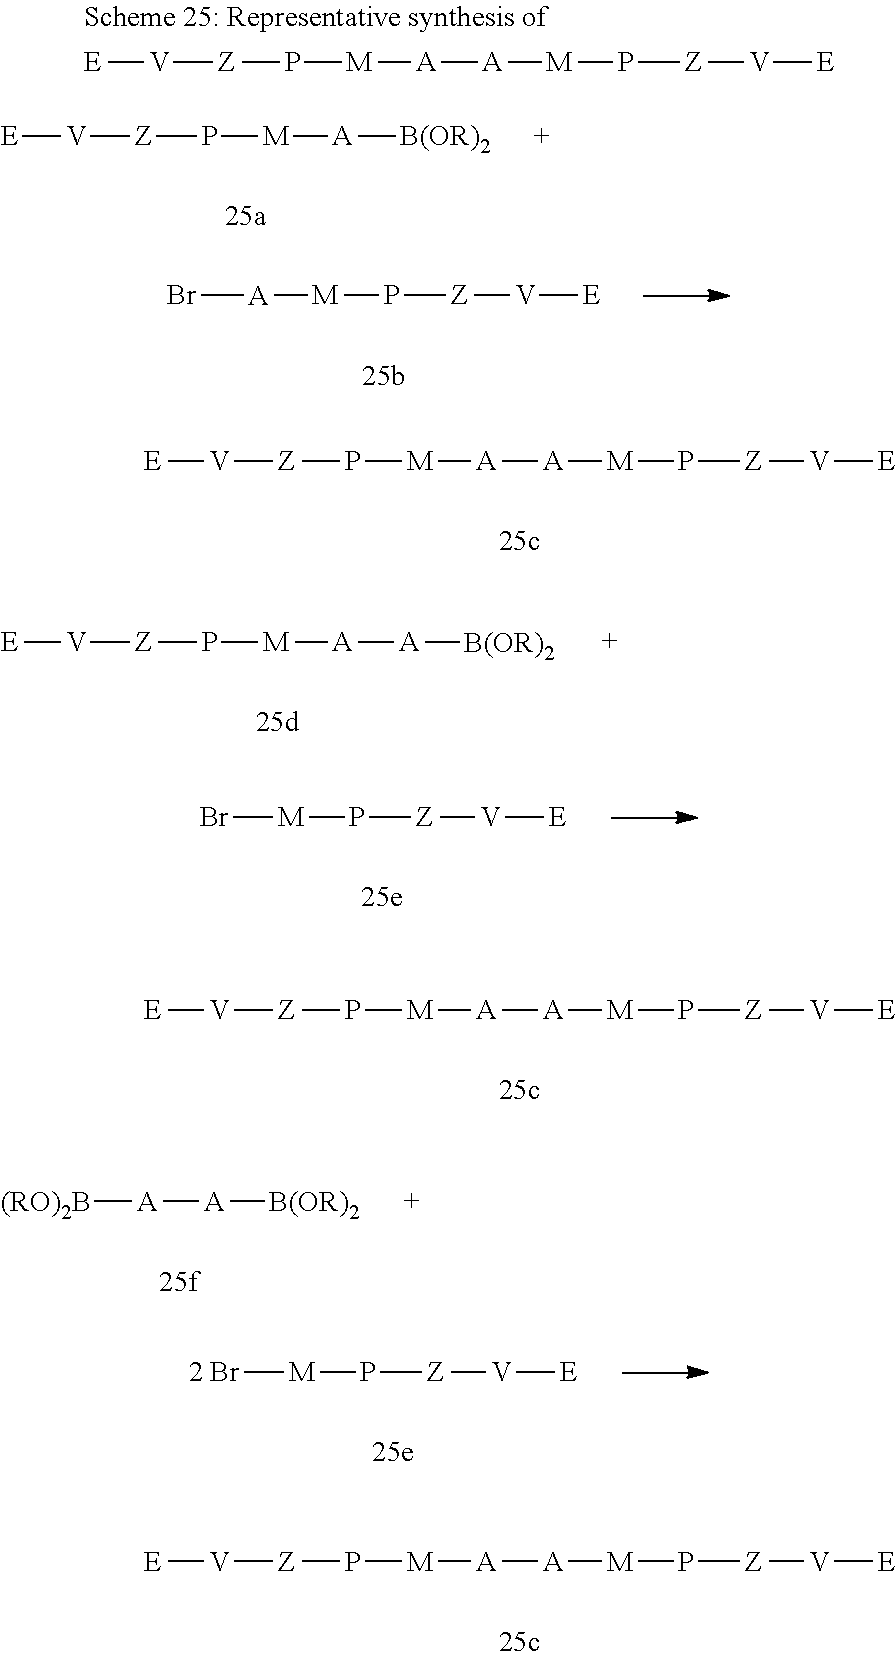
Br[A][M]P[Z][V][E].[A]([A][M]P[Z][V][E])[M]P[Z][V][E].[E][V][Z]P[M][A][A][B(OR)2].Br[M]P[Z][V][E].[A]([A][M]P[Z][V][E])[M]P[Z][V][E].[2 Br][M]P[Z][V][E].[A]([A][M]P[Z][V][E])[M]P[Z][V][E].[(RO)2B][A][A][B(OR)2].[E][V][Z]P[M][A][B(OR)2].[A]([A][M]P[Z][V][E])[M]P[Z][V][E]
